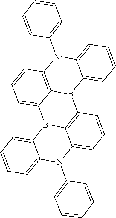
C12=CC=CC=C1B1C3=C(N2C2=CC=CC=C2)C=CC=C3B2C3=C1C=CC=C3N(C1=CC=CC=C1)C1=CC=CC=C21
